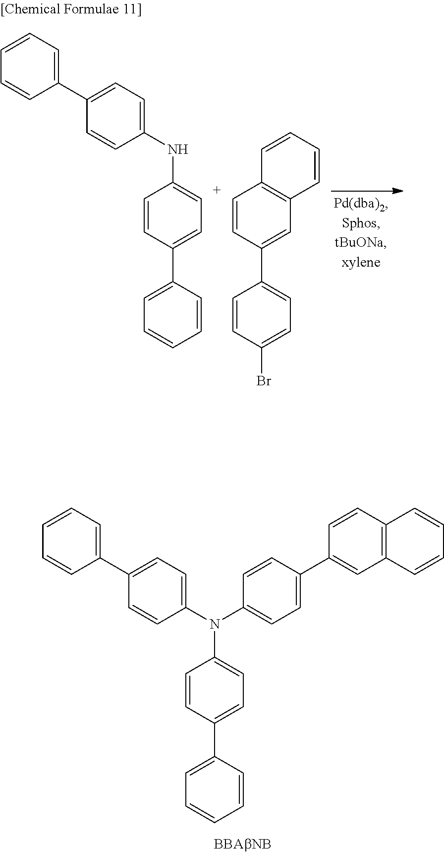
C1=CC(C2=CC=CC=C2)=CC=C1N(C1=CC=C(C2=CC=CC=C2)C=C1)C1=CC=C(C2=CC3=C(C=C2)C=CC=C3)C=C1.C1=CC(C2=CC=CC=C2)=CC=C1NC1=CC=C(C2=CC=CC=C2)C=C1.C1=CC(C2=CC=C(Br)C=C2)=CC2=C1C=CC=C2
